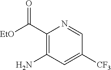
C(C1=C(N)C=C([CF3])C=N1)([EtO])=O
